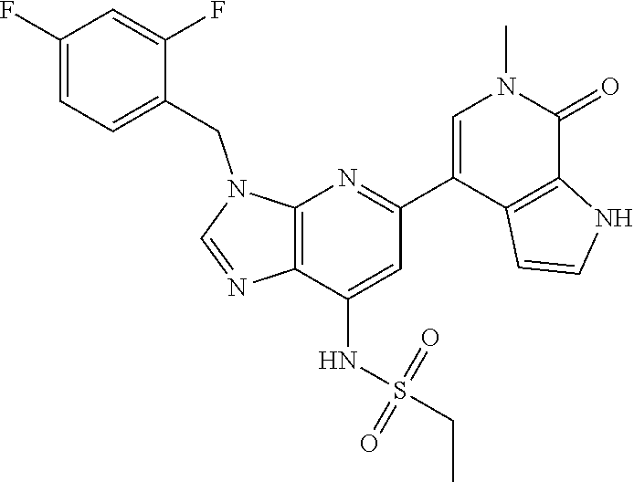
N1(CC2=CC=C(F)C=C2F)C=NC2=C1N=C(C1=CN(C)C(=O)C3=C1C=CN3)C=C2NS(CC)(=O)=O
